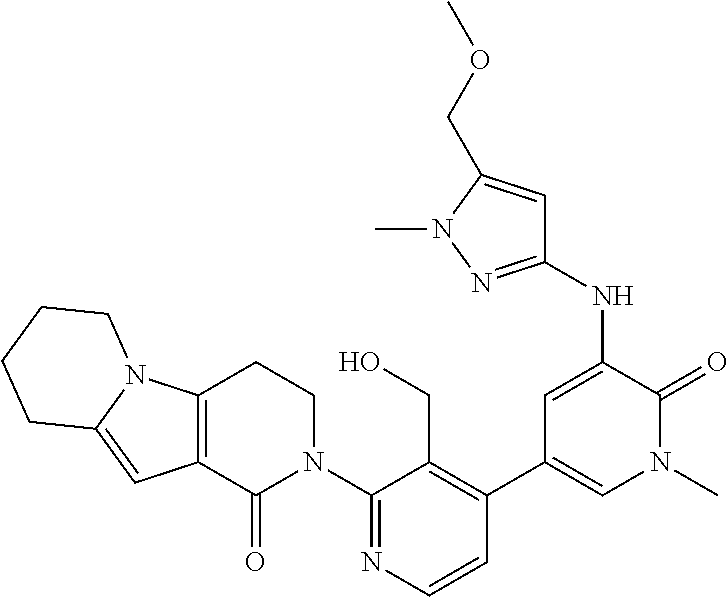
C1=CN=C(N2CCC3=C(C2=O)C=C2N3CCCC2)C(CO)=C1C1=CN(C)C(=O)C(NC2=NN(C)C(COC)=C2)=C1
